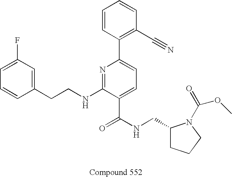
C1=CC(CCNC2=NC(C3=C(C#N)C=CC=C3)=CC=C2C(NCC2CCCN2C(=O)OC)=O)=CC(F)=C1
